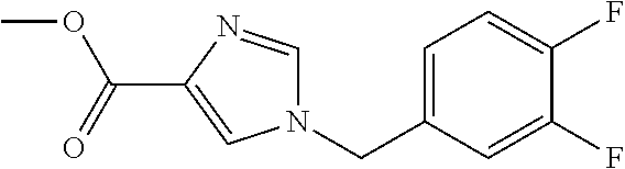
C1=C(CN2C=NC(C(=O)OC)=C2)C=C(F)C(F)=C1
